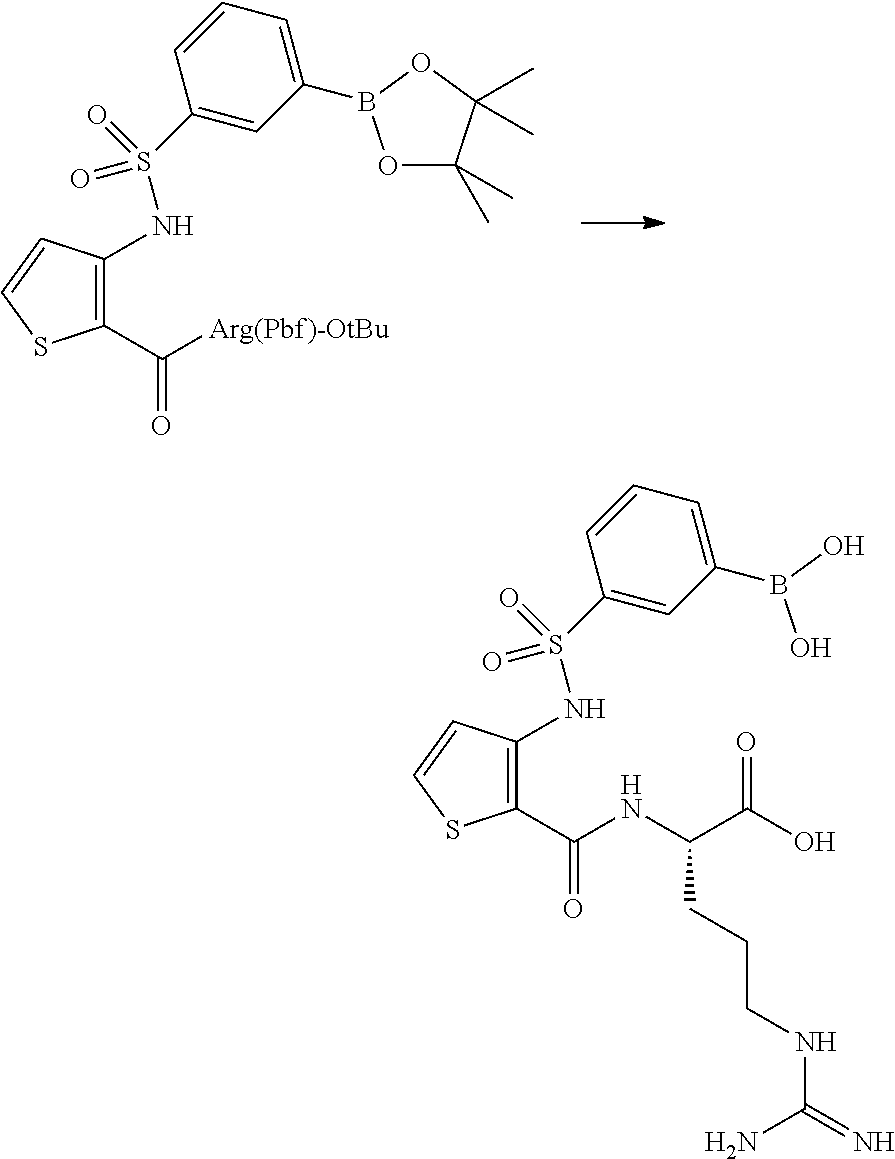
C1(C([Arg(Pbf)-OtBu])=O)=C(NS(C2=CC(B3OC(C)(C)C(C)(C)O3)=CC=C2)(=O)=O)C=CS1.C1(C(NC(C(O)=O)CCCNC(=N)N)=O)=C(NS(C2=CC(B(O)O)=CC=C2)(=O)=O)C=CS1
